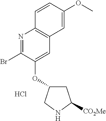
N1=C(Br)C(OC2CC([CO2Me])NC2)=CC2=C1C=CC(OC)=C2.Cl
